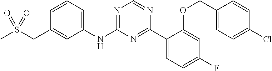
C1=CC=C(NC2=NC=NC(C3=CC=C(F)C=C3OCC3=CC=C(Cl)C=C3)=N2)C=C1CS(C)(=O)=O
